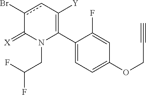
C1(C2=C([Y])cc(Br)C(=[X])N2CC(F)F)=CC=C(OCC#C)C=C1F
